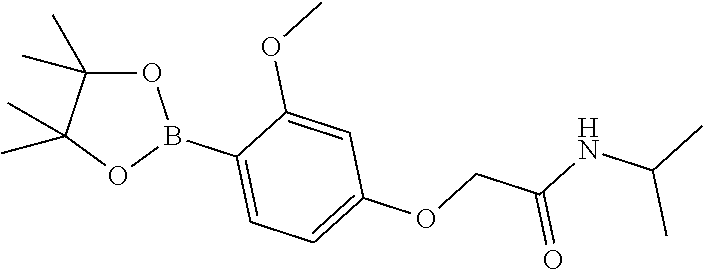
O1C(C)(C)C(C)(C)OB1C1=CC=C(OCC(NC(C)C)=O)C=C1OC
